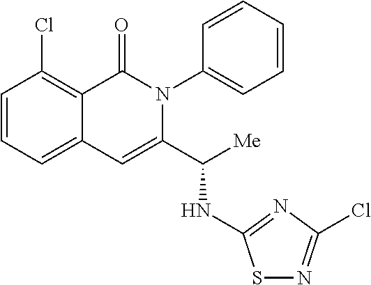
C1=CC=C2C(=C1Cl)C(=O)N(C1=CC=CC=C1)C(C([Me])NC1=NC(Cl)=NS1)=C2
